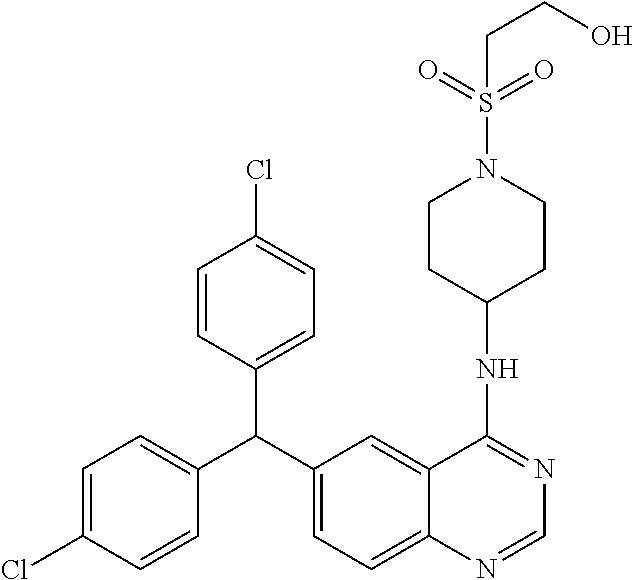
C1=C(Cl)C=CC(C(C2=CC=C3C(=C2)C(NC2CCN(S(=O)(=O)CCO)CC2)=NC=N3)C2=CC=C(Cl)C=C2)=C1
